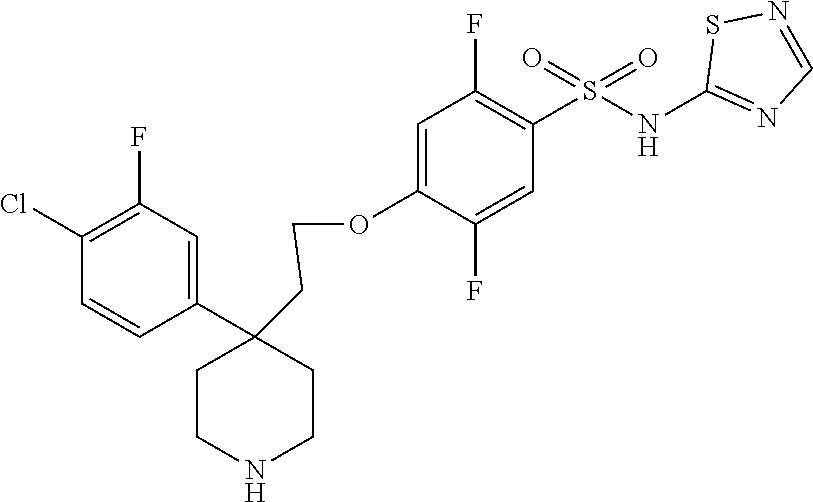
C1=C(OCCC2(C3=CC(F)=C(Cl)C=C3)CCNCC2)C(F)=CC(S(NC2=NC=NS2)(=O)=O)=C1F
